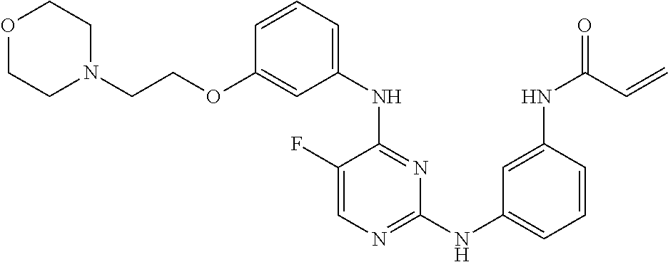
N(C1=NC=C(F)C(NC2=CC=CC(OCCN3CCOCC3)=C2)=N1)C1=CC=CC(NC(=O)C=C)=C1
